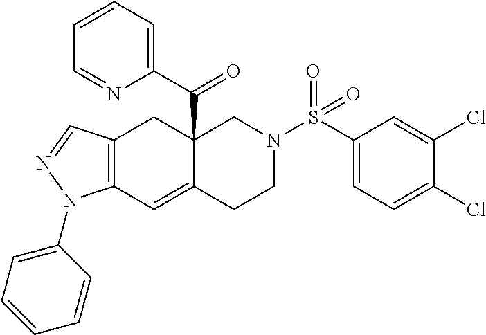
C12=C(C=C3C(C(=O)C4=CC=CC=N4)(C1)CN(S(=O)(=O)C1=CC=C(Cl)C(Cl)=C1)CC3)N(C1=CC=CC=C1)N=C2
